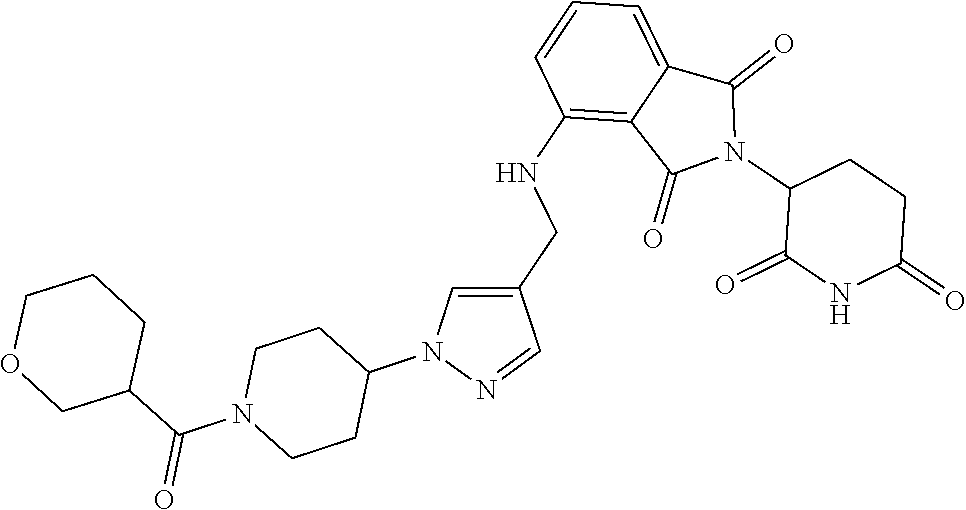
C1(NCC2=CN(C3CCN(C(C4CCCOC4)=O)CC3)N=C2)=C2C(=CC=C1)C(=O)N(C1C(=O)NC(=O)CC1)C2=O
